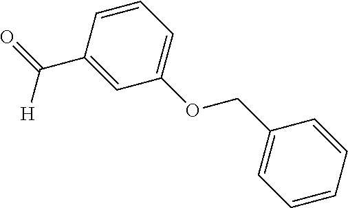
C1=CC(C([H])=O)=CC(OCC2=CC=CC=C2)=C1
